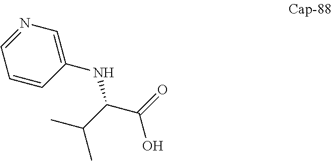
C1(NC(C(=O)O)C(C)C)=CN=CC=C1
